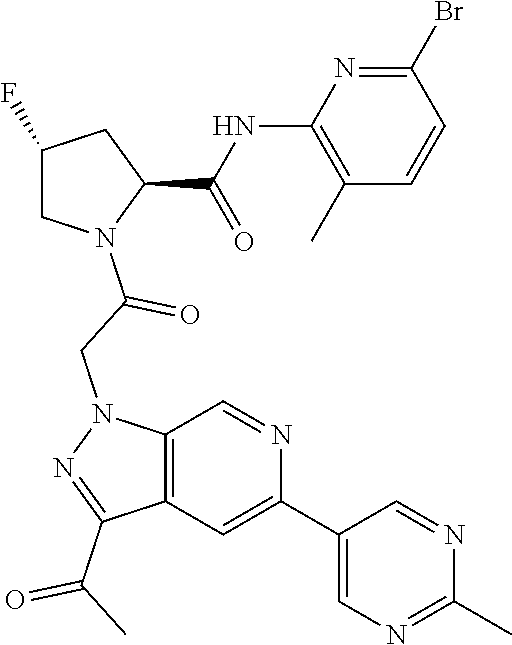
C1(F)CN(C(=O)CN2C3=C(C=C(C4=CN=C(C)N=C4)N=C3)C(C(C)=O)=N2)C(C(NC2=C(C)C=CC(Br)=N2)=O)C1
